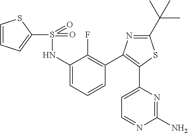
C1=C(NS(=O)(=O)C2=CC=CS2)C(F)=C(C2=C(C3=CC=NC(N)=N3)SC(C(C)(C)C)=N2)C=C1
